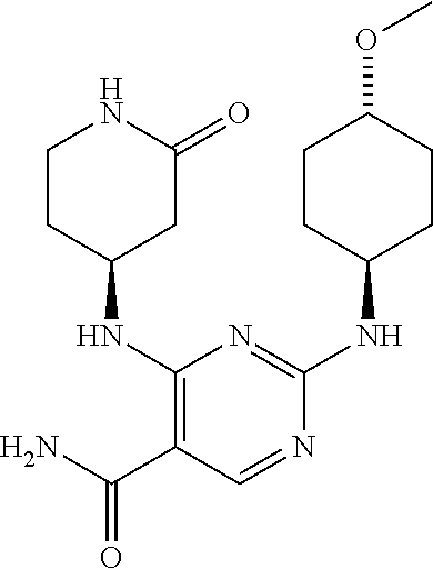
C1CC(NC2=NC(NC3CC(=O)NCC3)=C(C(N)=O)C=N2)CCC1OC
